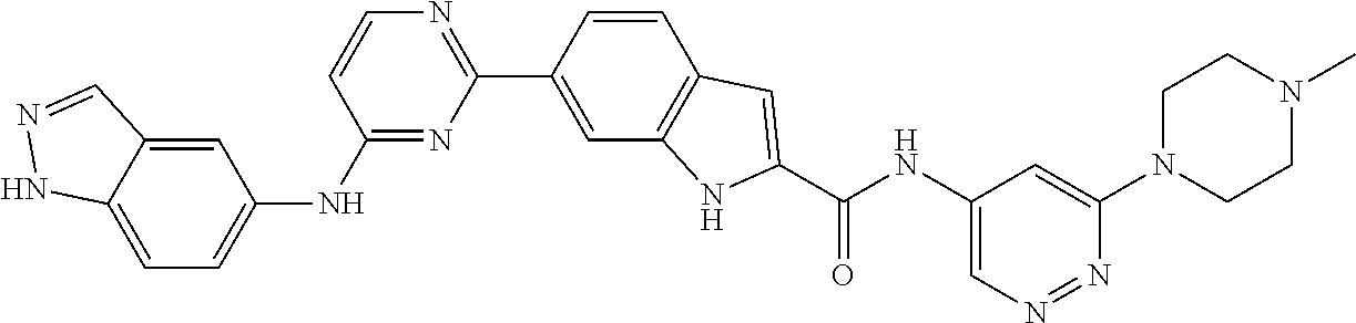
C1=C2C(=CC(NC3=NC(C4=CC5=C(C=C4)C=C(C(NC4=CN=NC(N6CCN(C)CC6)=C4)=O)N5)=NC=C3)=C1)C=NN2
